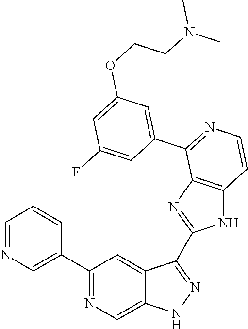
C1(C2=CN=CC=C2)=NC=C2C(=C1)C(C1=NC3=C(N1)C=CN=C3C1=CC(OCCN(C)C)=CC(F)=C1)=NN2
